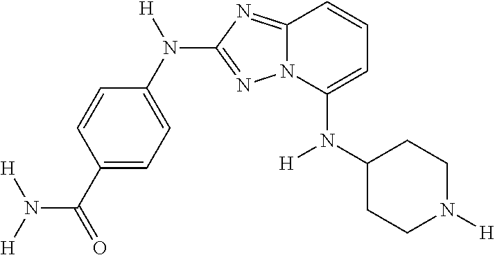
C1(C(=O)N([H])[H])=CC=C(N([H])C2=NN3C(=N2)C=CC=C3N(C2CCN([H])CC2)[H])C=C1
